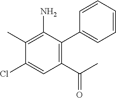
C1(Cl)=CC(C(C)=O)=C(C2=CC=CC=C2)C(N)=C1C
